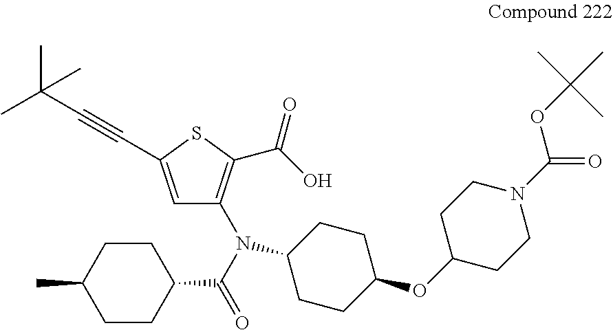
C1=C(C#CC(C)(C)C)SC(C(O)=O)=C1N(C(C1CCC(C)CC1)=O)C1CCC(OC2CCN(C(=O)OC(C)(C)C)CC2)CC1
